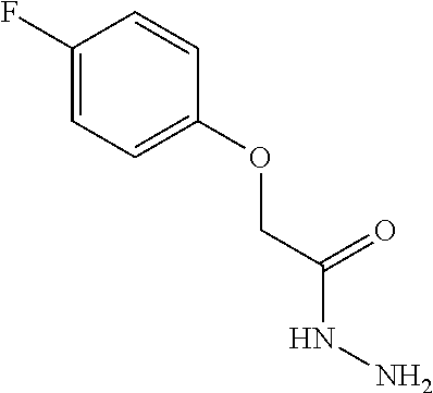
C1=CC(OCC(NN)=O)=CC=C1F
